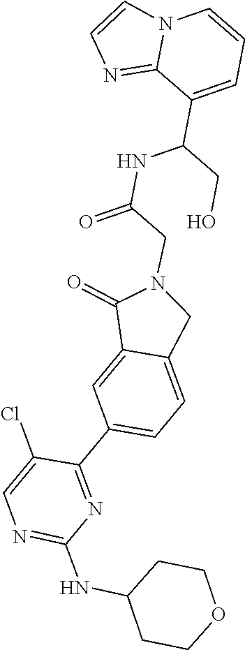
N1=C(NC2CCOCC2)N=C(C2=CC=C3C(=C2)C(=O)N(CC(=O)NC(CO)C2=CC=CN4C2=NC=C4)C3)C(Cl)=C1
